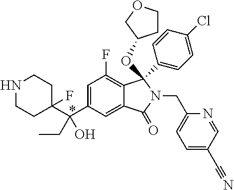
C1(C(C2=CC(F)=C3C(=C2)C(=O)N(CC2=CC=C(C#N)C=N2)C3(OC2CCOC2)C2=CC=C(Cl)C=C2)(CC)O)(F)CCNCC1
